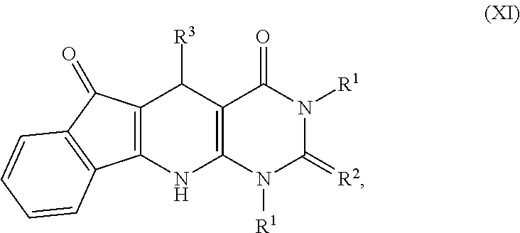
C12=C(N([R1])C(=[R2])N([R1])C1=O)NC1=C(C2[R3])C(=O)C2=C1C=CC=C2
